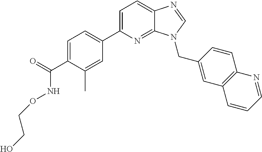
C1=C(C2=CC=C(C(=O)NOCCO)C(C)=C2)N=C2C(=C1)N=CN2CC1=CC2=C(C=C1)N=CC=C2
